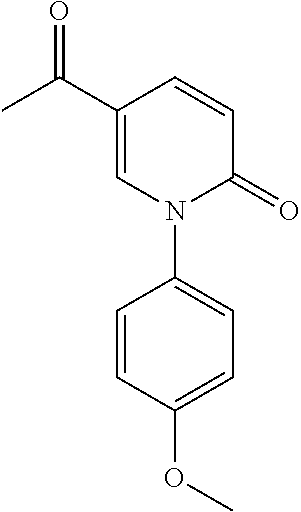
C1=CC(C(=O)C)=CN(C2=CC=C(OC)C=C2)C1=O
